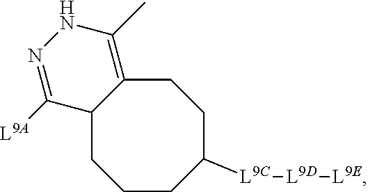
C1C2=C(C)NN=C([L9A])C2CCCC([L9C][L9D][L9E])C1
